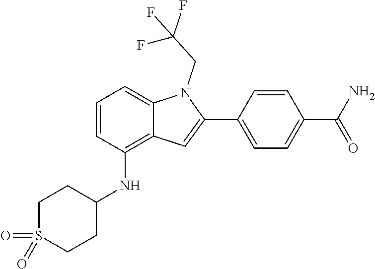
O=S1(=O)CCC(NC2=C3C(=CC=C2)N(CC(F)(F)F)C(C2=CC=C(C(N)=O)C=C2)=C3)CC1
